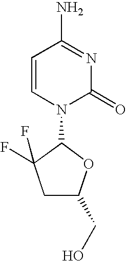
C1=CN(C2OC(CO)CC2(F)F)C(=O)N=C1N
